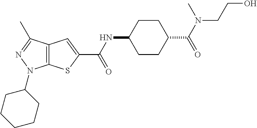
C12=C(C(C)=NN1C1CCCCC1)C=C(C(NC1CCC(C(N(C)CCO)=O)CC1)=O)S2
